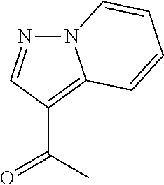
N12N=CC(C(C)=O)=C1C=CC=C2
